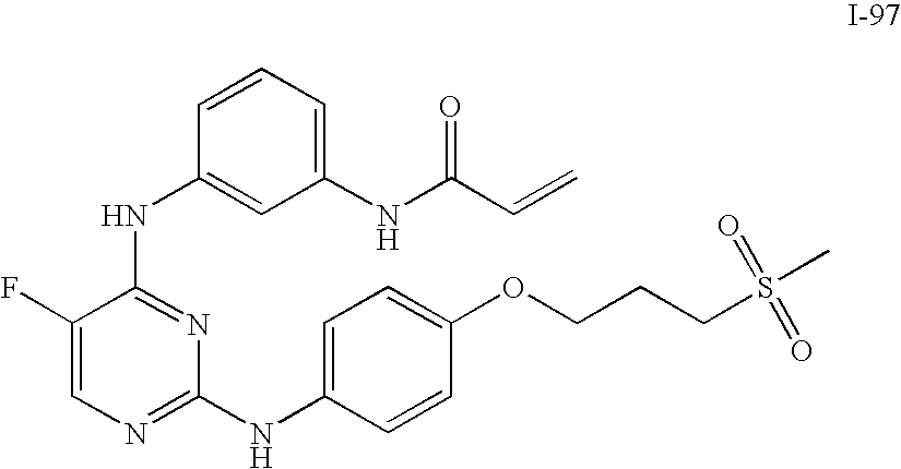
C1(NC(C=C)=O)=CC=CC(NC2=NC(NC3=CC=C(OCCCS(C)(=O)=O)C=C3)=NC=C2F)=C1
